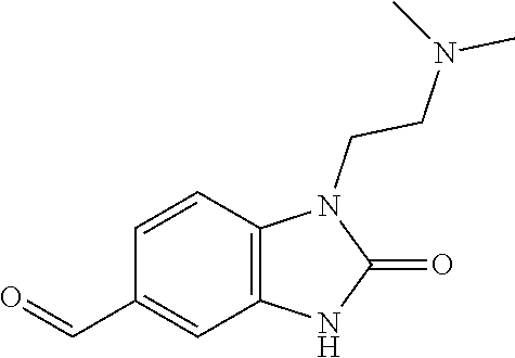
N1(CCN(C)C)C(=O)NC2=C1C=CC(C=O)=C2
